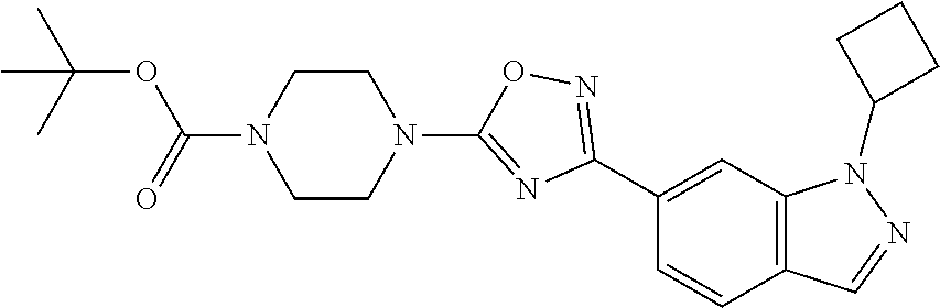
C12=C(C=C(C3=NOC(N4CCN(C(=O)OC(C)(C)C)CC4)=N3)C=C1)N(C1CCC1)N=C2
